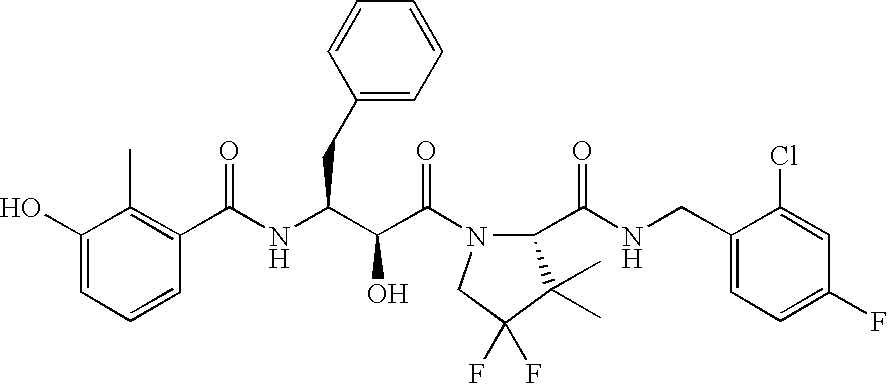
C(NC(C(C(N1C(C(NCC2=CC=C(F)C=C2Cl)=O)C(C)(C)C(F)(F)C1)=O)O)CC1=CC=CC=C1)(=O)C1=C(C)C(O)=CC=C1
